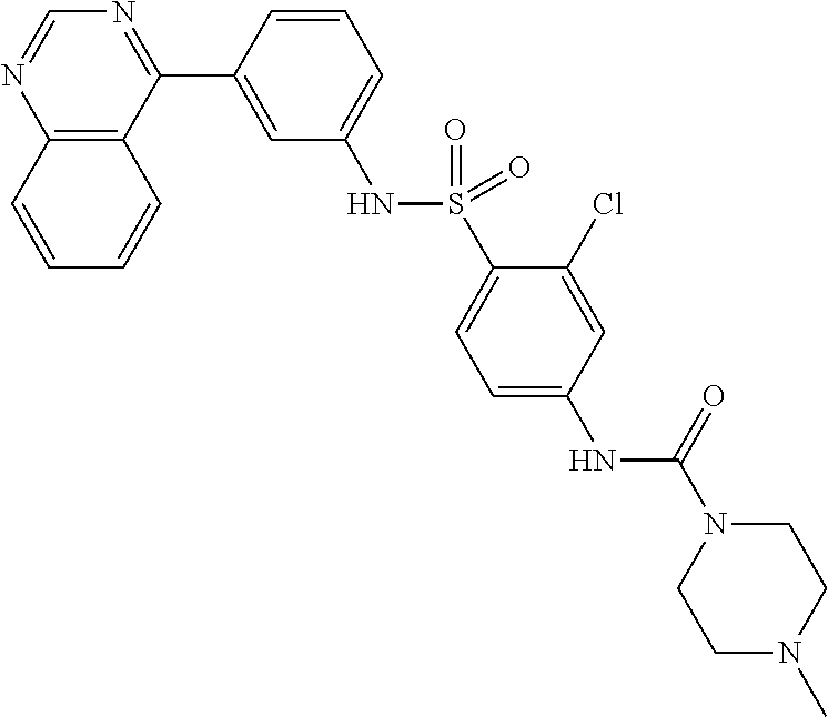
C12=C(C(C3=CC(NS(C4=CC=C(NC(N5CCN(C)CC5)=O)C=C4Cl)(=O)=O)=CC=C3)=NC=N1)C=CC=C2
